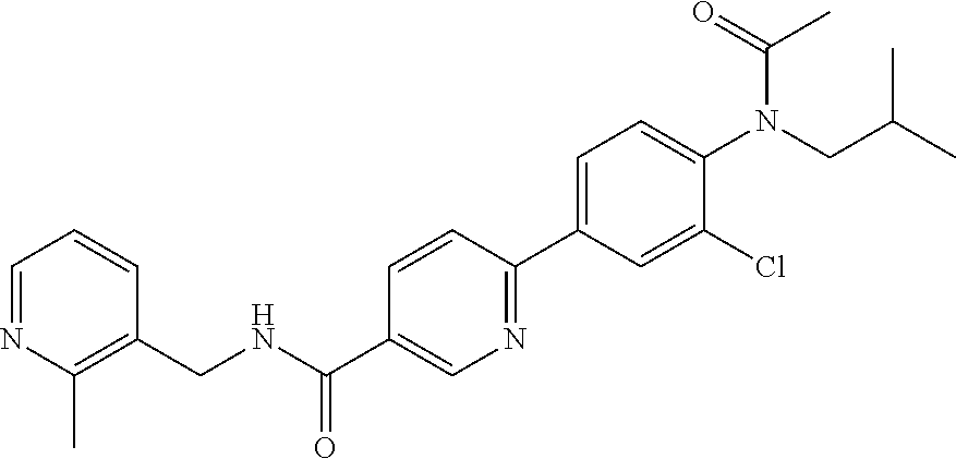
C(C(C)C)N(C1=CC=C(C2=NC=C(C(NCC3=C(C)N=CC=C3)=O)C=C2)C=C1Cl)C(=O)C
